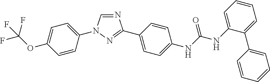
C1=CC(N2C=NC(C3=CC=C(NC(NC4=CC=CC=C4C4=CC=CC=C4)=O)C=C3)=N2)=CC=C1OC(F)(F)F
